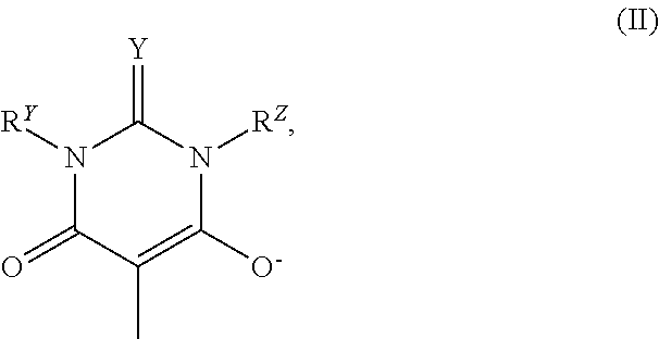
N1([RY])C(=O)C(C)=C([O-])N([RZ])C1=[Y]
